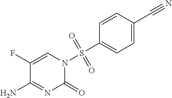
C1(F)=CN(S(C2=CC=C(C#N)C=C2)(=O)=O)C(=O)N=C1N
